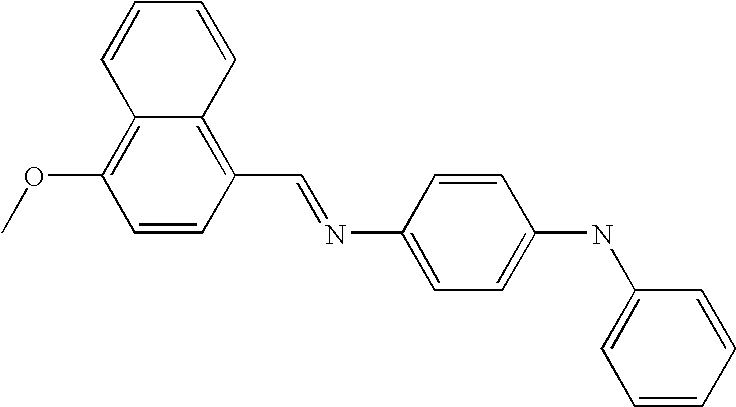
C1=CC(C=NC2=CC=C(NC3=CC=CC=C3)C=C2)=C2C(=C1OC)C=CC=C2
